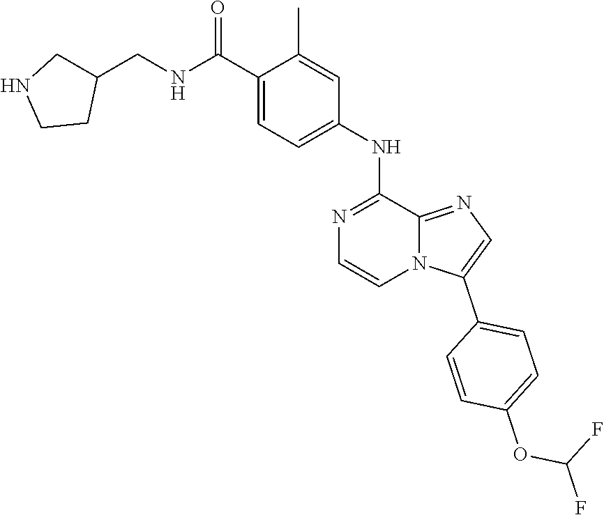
C1(NC2=CC=C(C(NCC3CNCC3)=O)C(C)=C2)=NC=CN2C1=NC=C2C1=CC=C(OC(F)F)C=C1
